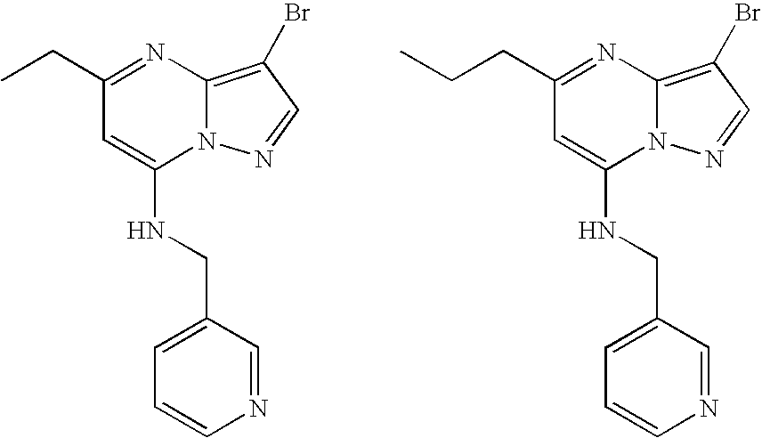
C1(CC)=NC2=C(Br)C=NN2C(NCC2=CC=CN=C2)=C1.C1(CCC)=NC2=C(Br)C=NN2C(NCC2=CC=CN=C2)=C1
